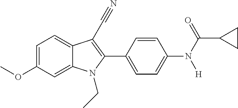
C12=CC=C(OC)C=C1N(CC)C(C1=CC=C(N([H])C(C3CC3)=O)C=C1)=C2C#N
